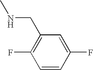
C1=CC(F)=CC(CNC)=C1F
